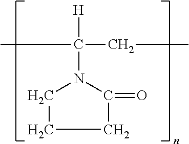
C1CC(=O)N(C([H])(CC)C)C1
